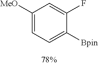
C1([OMe])=CC=C([Bpin])C(F)=C1
